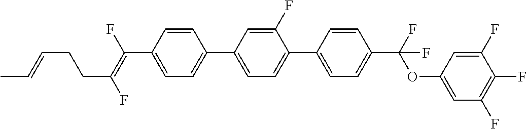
C1=CC(C2=CC=C(C3=CC=C(C(OC4=CC(F)=C(F)C(F)=C4)(F)F)C=C3)C(F)=C2)=CC=C1C(=C(F)CCC=CC)F
